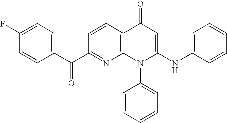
C1(C(C2=CC=C(F)C=C2)=O)=NC2=C(C(C)=C1)C(=O)C=C(NC1=CC=CC=C1)N2C1=CC=CC=C1
